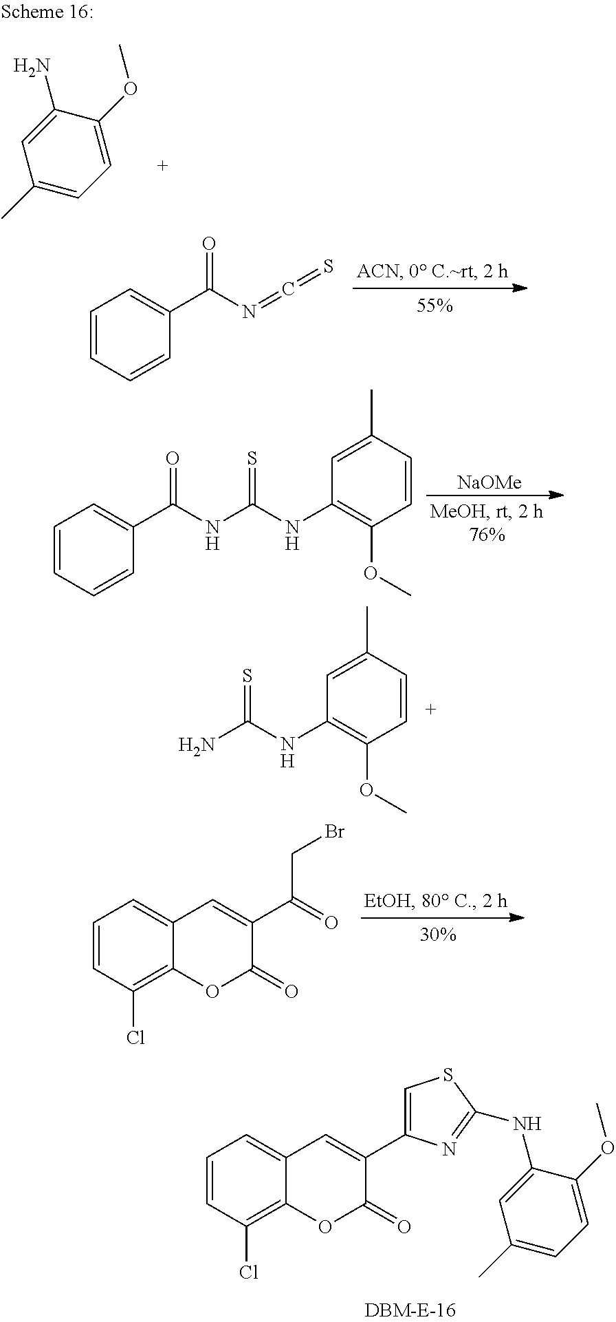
C1=CC=CC(C(N=C=S)=O)=C1.[NaOMe].C1=CC=CC(C(NC(NC2=C(OC)C=CC(C)=C2)=S)=O)=C1.C(NC1=C(OC)C=CC(C)=C1)(=S)N.C1=CC(Cl)=C2C(=C1)C=C(C(CBr)=O)C(=O)O2.C1=CC(Cl)=C2C(=C1)C=C(C1=CSC(NC3=CC(C)=CC=C3OC)=N1)C(=O)O2.C1(C)=CC=C(OC)C(N)=C1
